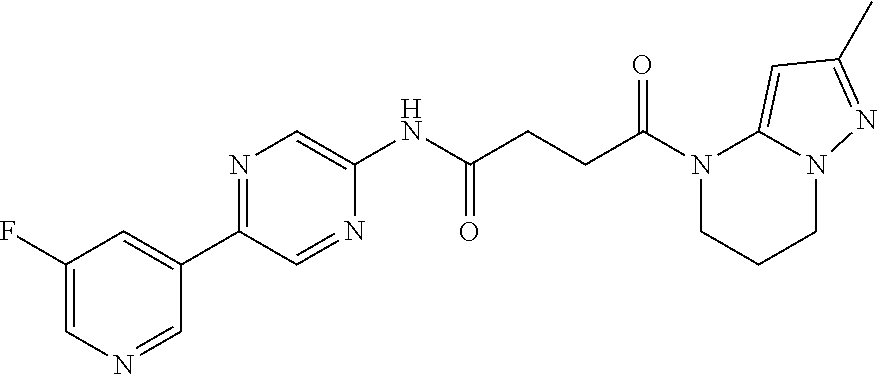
C1(F)=CN=CC(C2=NC=C(NC(CCC(N3CCCN4C3=CC(C)=N4)=O)=O)N=C2)=C1
